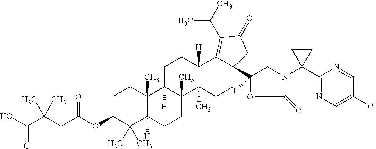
C1C(OC(CC(C(O)=O)(C)C)=O)C(C)(C)C2([H])C(C)(C1)C1([H])C(C)(CC2)C2(C)C([H])(CC1)C1=C(C(C)C)C(=O)CC1(C1([H])CN(C3(C4=NC=C(Cl)C=N4)CC3)C(=O)O1)CC2
